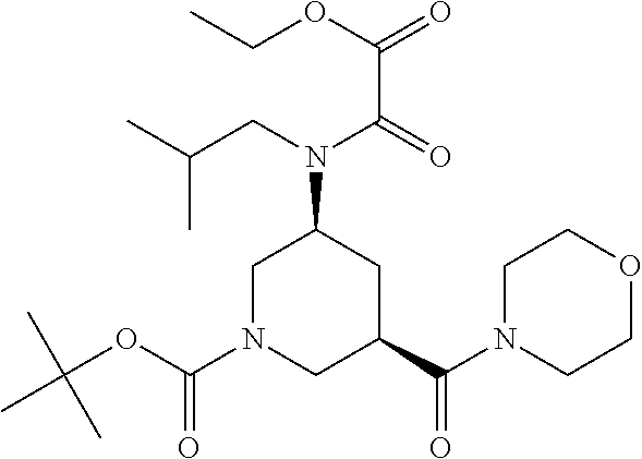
C(=O)(N(CC(C)C)C1CN(C(OC(C)(C)C)=O)CC(C(N2CCOCC2)=O)C1)C(=O)OCC
